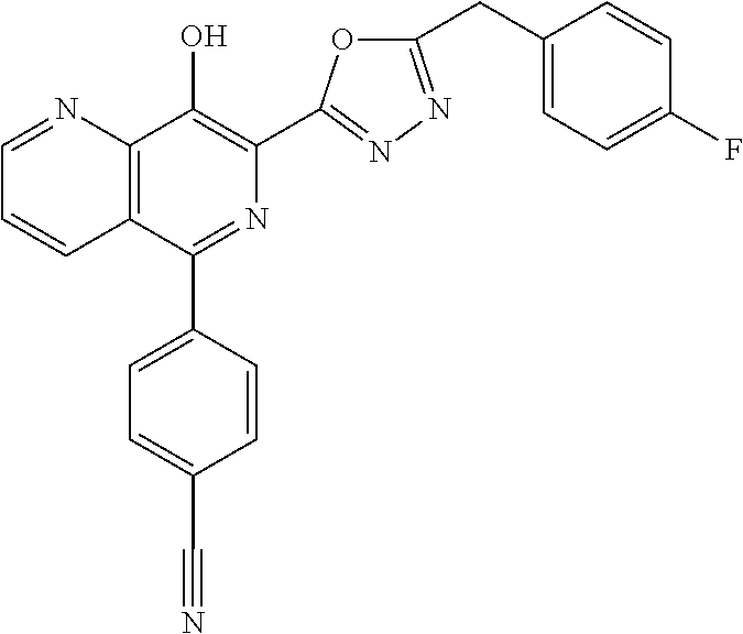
C1=NC2=C(C=C1)C(C1=CC=C(C#N)C=C1)=NC(C1=NN=C(CC3=CC=C(F)C=C3)O1)=C2O
